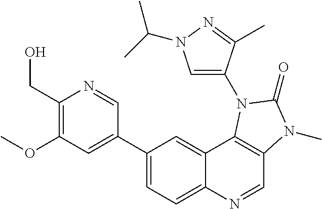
C1(CO)=C(OC)C=C(C2=CC=C3C(=C2)C2=C(C=N3)N(C)C(=O)N2C2=CN(C(C)C)N=C2C)C=N1
